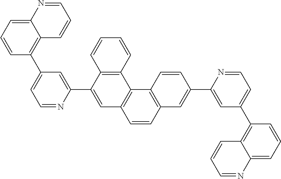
C12=C(C3=C(C(C4=CC(C5=C6C(=CC=C5)N=CC=C6)=CC=N4)=C1)C=CC=C3)C1=C(C=C2)C=C(C2=CC(C3=C4C(=CC=C3)N=CC=C4)=CC=N2)C=C1
